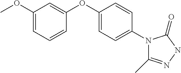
C1=CC(OC2=CC=C(N3C(C)=NNC3=O)C=C2)=CC(OC)=C1
